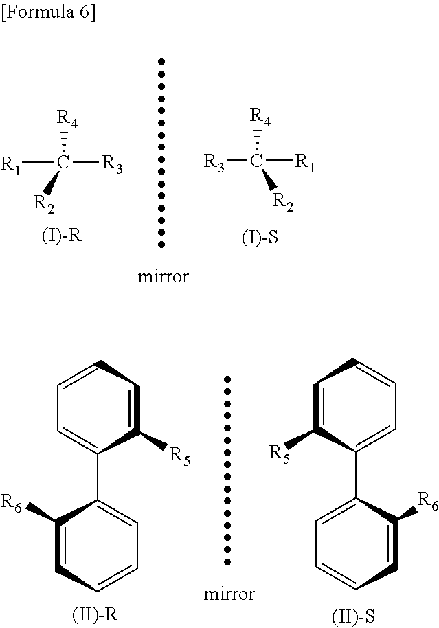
C1([R5])=CC=CC=C1C1=CC=CC=C1[R6].[(II)-R].C1([R5])=CC=CC=C1C1=CC=CC=C1[R6].[R1]C([R3])([R4])[R2].[R1]C([R3])([R4])[R2].[(I)-R]
